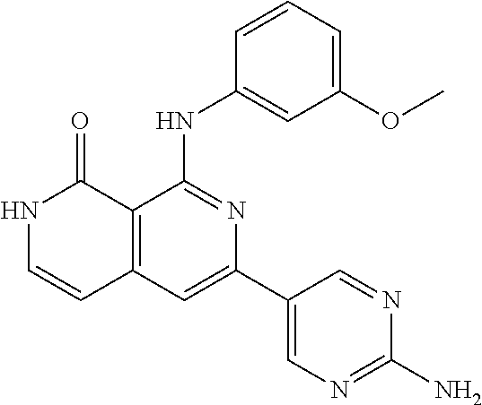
C1=CC(NC2=NC(C3=CN=C(N)N=C3)=CC3=C2C(=O)NC=C3)=CC(OC)=C1
